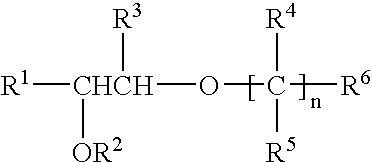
[R1][CHCH]([R3])([OR2])OC([R4])([R5])[R6]
